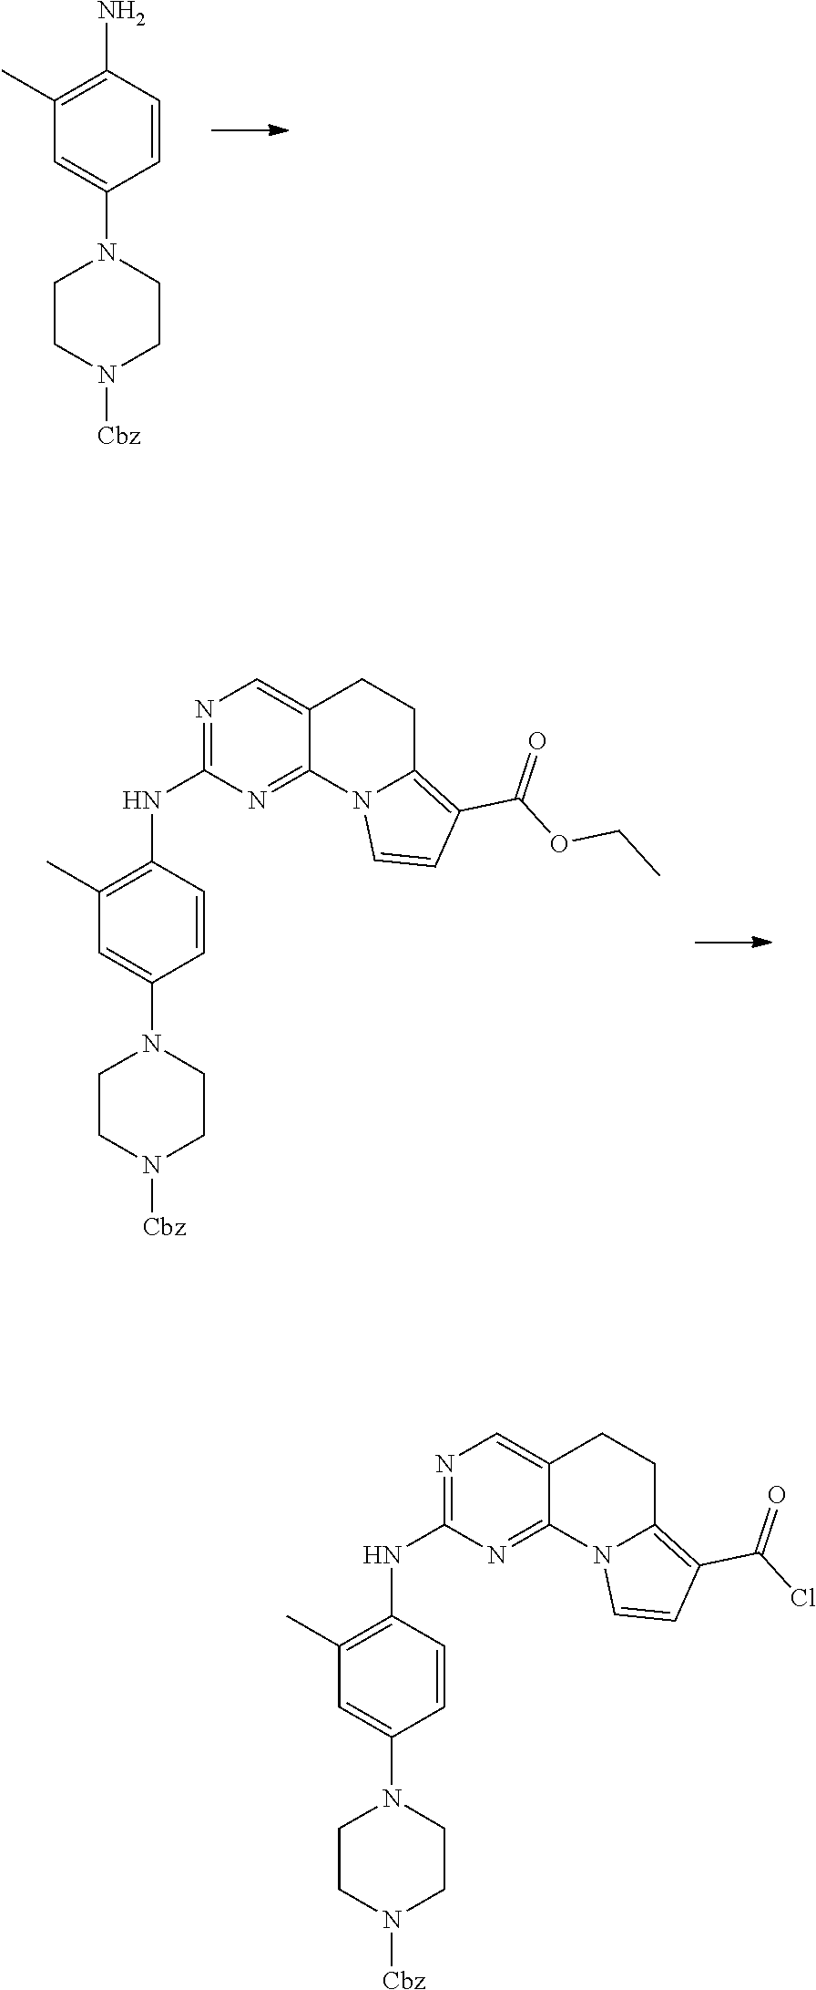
C1=CC(N)=C(C)C=C1N1CCN([Cbz])CC1.C1=CC(NC2=NC=C3C(=N2)N2C(=C(C(Cl)=O)C=C2)CC3)=C(C)C=C1N1CCN([Cbz])CC1.C1=CC(NC2=NC=C3C(=N2)N2C(=C(C(OCC)=O)C=C2)CC3)=C(C)C=C1N1CCN([Cbz])CC1
